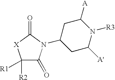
C1([R2])([R1])C(=O)N(C2CC([A'])N([R3])C([A])C2)C(=O)[X]1
